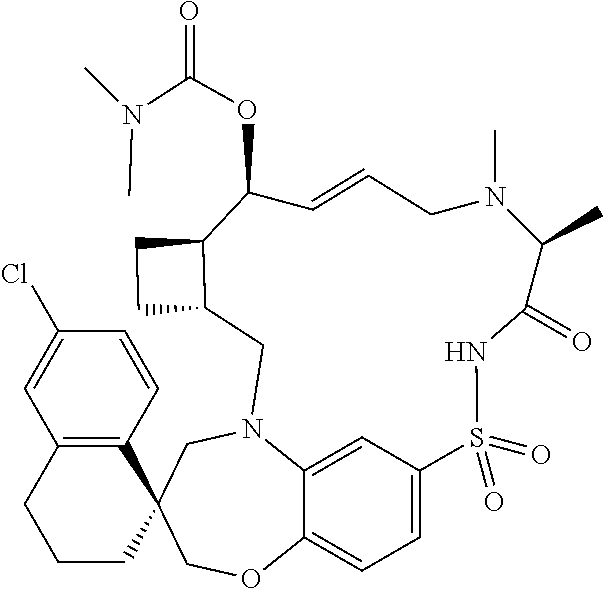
C1=C2C3=CC=C1S(=O)(=O)NC(=O)C(C)N(C)CC=CC(OC(=O)N(C)C)C1CCC1CN2CC1(CO3)C2=C(CCC1)C=C(Cl)C=C2
